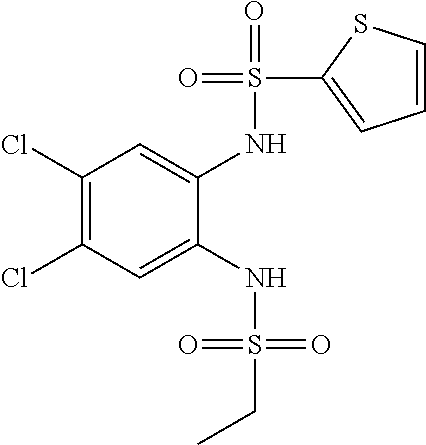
C1(Cl)=C(Cl)C=C(NS(=O)(=O)CC)C(NS(=O)(C2=CC=CS2)=O)=C1
